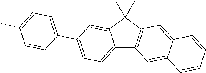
C12=CC=C(C3=CC=C(C)C=C3)C=C1C(C)(C)C1=C2C=C2C(=C1)C=CC=C2
